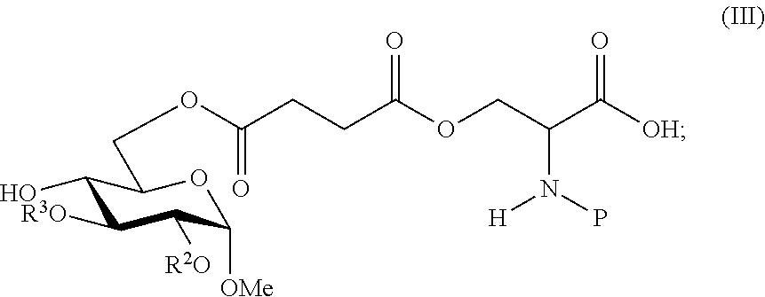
O(C(CCC(OCC(C([OH])=O)N(P)[H])=O)=O)CC1C(O)C([R3O])C([R2O])C([OMe])O1
